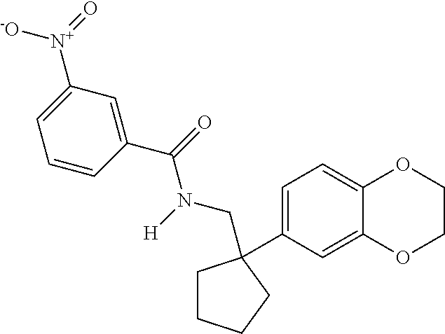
C1=CC(C(=O)N([H])CC2(C3=CC=C4C(=C3)OCCO4)CCCC2)=CC([N+](=O)[O-])=C1
